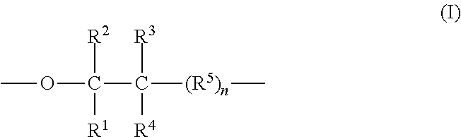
[R3]C([(R5)n]C)(C([R2])(OC)[R1])[R4]
